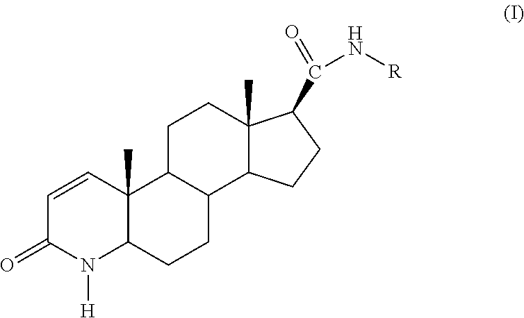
C1=CC2(C)C(N([H])C1=O)CCC1C2CCC2(C)C1CCC2C(=O)N[R]
